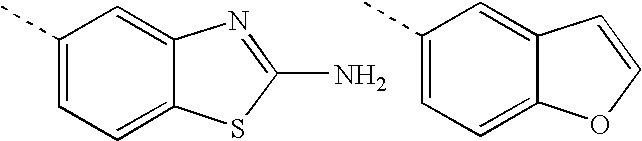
C1(C)=CC=C2C(=C1)N=C(N)S2.C1(C)=CC=C2C(=C1)C=CO2
